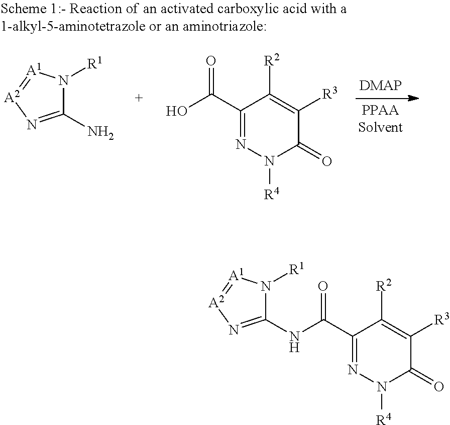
C(C1=NN([R4])C(=O)C([R3])=C1[R2])(=O)NC1=N[A2]=[A1]N1[R1].C(C1=NN([R4])C(=O)C([R3])=C1[R2])(=O)O.C1(N)=N[A2]=[A1]N1[R1]
